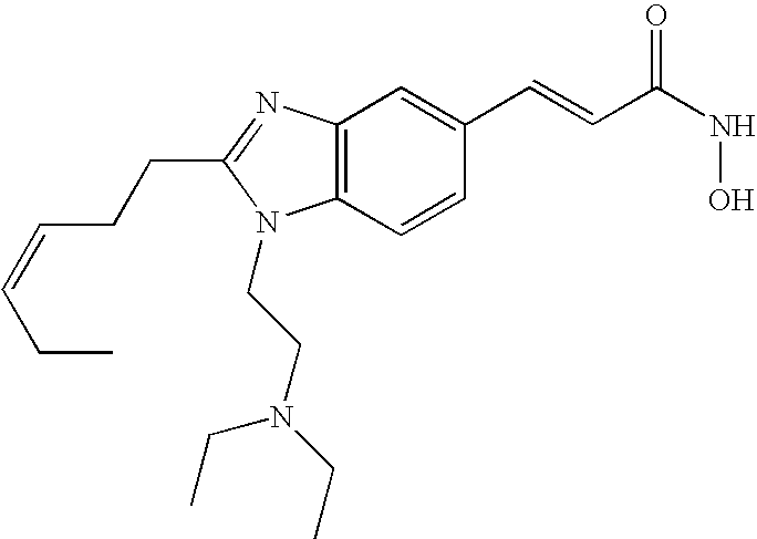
C12=C(N=C(CCC=CCC)N1CCN(CC)CC)C=C(C=CC(NO)=O)C=C2
